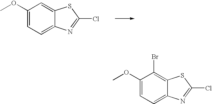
C1(OC)=CC=C2C(=C1)SC(Cl)=N2.C1(OC)=CC=C2C(=C1Br)SC(Cl)=N2
